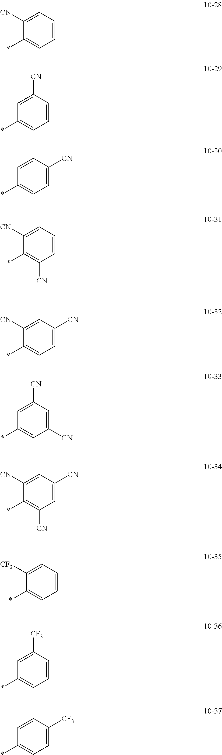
*C1=CC=CC=C1[CN].*C1=CC=CC([CN])=C1.*C1=CC=C([CN])C=C1.*C1=C([CN])C=CC=C1[CN].*C1=CC=C([CN])C=C1[CN].*C1=CC([CN])=CC([CN])=C1.*C1=C([CN])C=C([CN])C=C1[CN].*C1=CC=CC=C1[CF3].*C1=CC=CC([CF3])=C1.*C1=CC=C([CF3])C=C1
